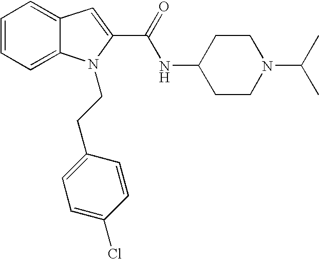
C1=CC=C2C(=C1)C=C(C(=O)NC1CCN(C(C)C)CC1)N2CCC1=CC=C(Cl)C=C1
